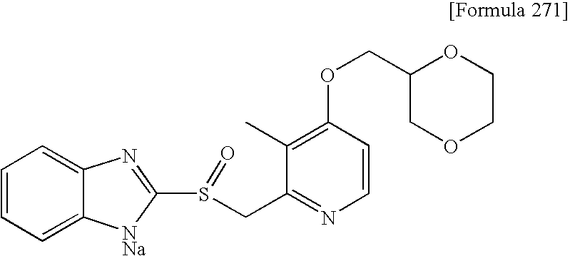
C1=C2C(=CC=C1)[NNa]C(S(CC1=NC=CC(OCC3COCCO3)=C1C)=O)=N2
